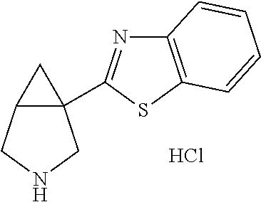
C12=C(SC(C34C(CNC3)C4)=N1)C=CC=C2.Cl
